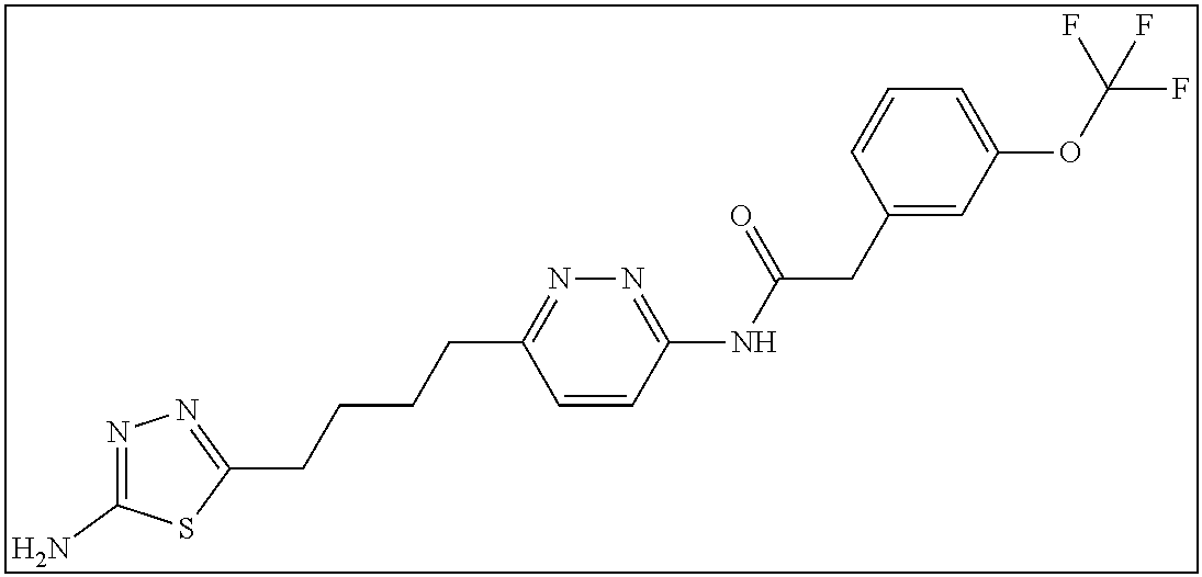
N1=C(N)SC(CCCCC2=NN=C(NC(CC3=CC(OC(F)(F)F)=CC=C3)=O)C=C2)=N1
